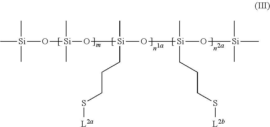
C[Si](C)(C)O[Si](O[Si](O[Si](O[Si](C)(C)C)(C)CCCS[L2b])(C)CCCS[L2a])(C)C
